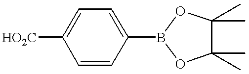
[HO2C]C1=CC=C(B2OC(C)(C)C(C)(C)O2)C=C1
